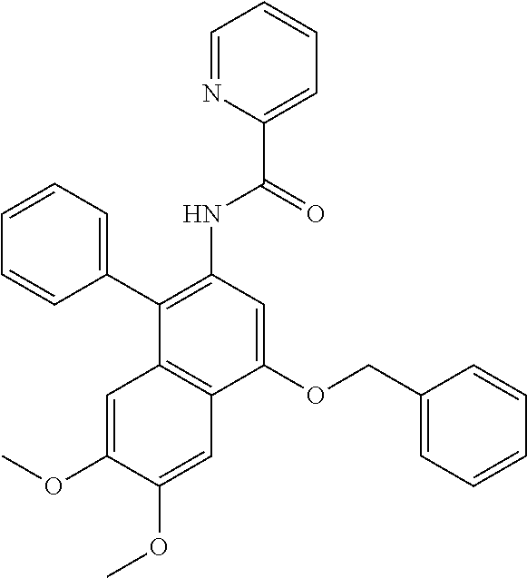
C1(OCC2=CC=CC=C2)=CC(NC(C2=CC=CC=N2)=O)=C(C2=CC=CC=C2)C2=C1C=C(OC)C(OC)=C2
